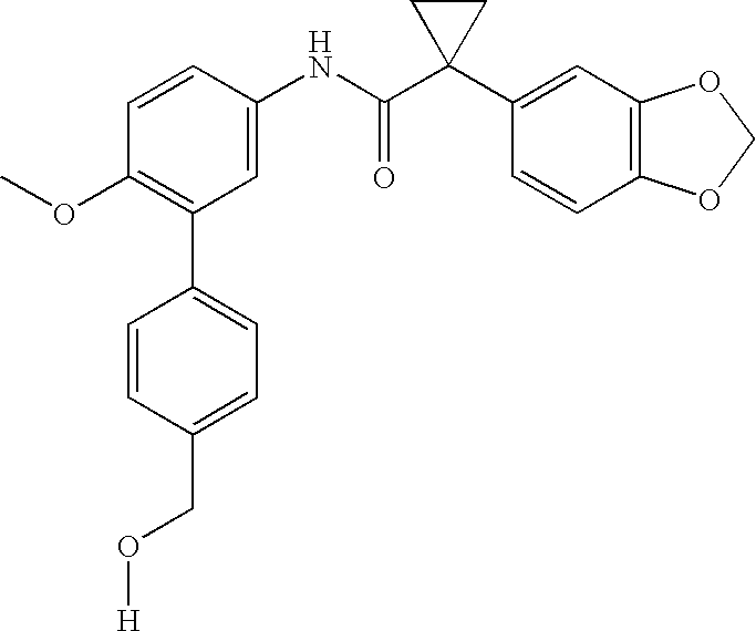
C1(NC(C2(C3=CC4=C(C=C3)OCO4)CC2)=O)=CC(C2=CC=C(CO[H])C=C2)=C(OC)C=C1
